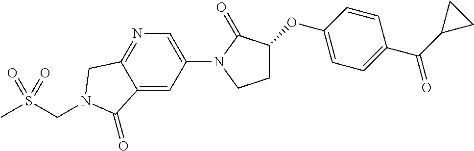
O(C1CCN(C2=CN=C3C(=C2)C(=O)N(CS(C)(=O)=O)C3)C1=O)C1=CC=C(C(C2CC2)=O)C=C1
